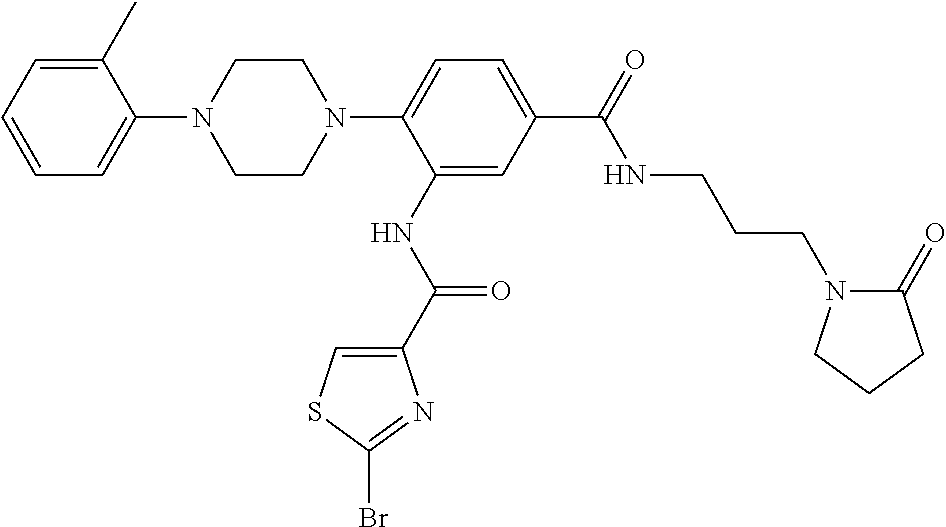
C1=CC=C(C)C(N2CCN(C3=CC=C(C(=O)NCCCN4C(=O)CCC4)C=C3NC(C3=CSC(Br)=N3)=O)CC2)=C1
